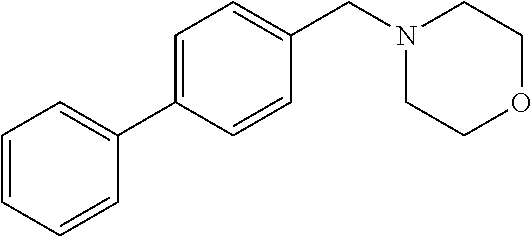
C1=C(C2=CC=CC=C2)C=CC(CN2CCOCC2)=C1
